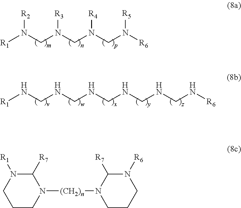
[R1]N(CN(CN(CN([R6])[R5])[R4])[R3])[R2].[R1]NCNCNCNCNCN[R6].N1([R1])CCCN([(CH2)n]N2CCCN([R6])C2[R7])C1[R7]
